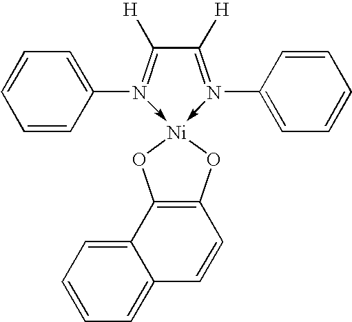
C1([H])=N(C2=CC=CC=C2)->[Ni]2(-N(C3=CC=CC=C3)=C1[H])OC1=C(O2)C2=CC=CC=C2C=C1
